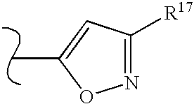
N1=C([R17])C=C(C)O1
